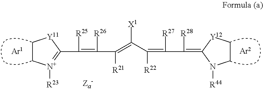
C1C[N+]([R23])=C(C([R25])=C([R26])C([R21])=C(C(=C([R27])C([R28])=C2N([R44])CC[Y12]2)[R22])[X1])[Y11]1
